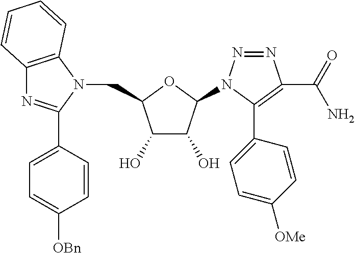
C(C1C(O)C(O)C(N2N=NC(C(N)=O)=C2C2=CC=C([OMe])C=C2)O1)N1C2=C(N=C1C1=CC=C([OBn])C=C1)C=CC=C2
